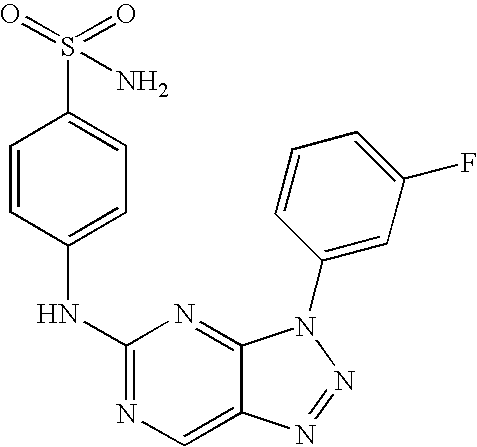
C1(NC2=CC=C(S(=O)(=O)N)C=C2)=NC=C2C(=N1)N(C1=CC(F)=CC=C1)N=N2
